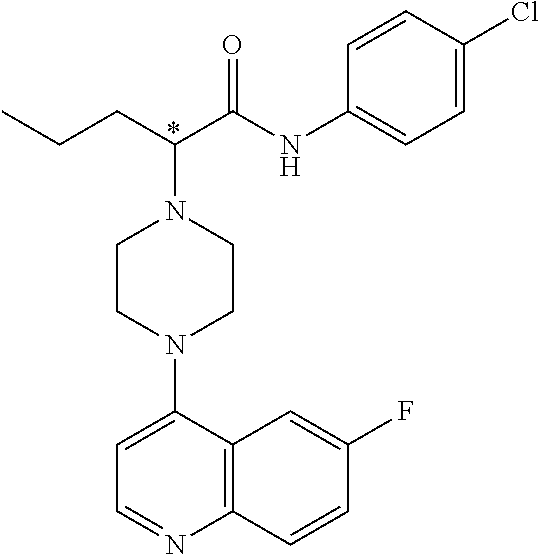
C1CN(C2=CC=NC3=C2C=C(F)C=C3)CCN1C(CCC)C(NC1=CC=C(Cl)C=C1)=O
